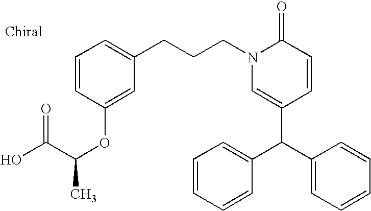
C1(C(C2=CC=CC=C2)C2=CC=CC=C2)=CN(CCCC2=CC=CC(OC(C(O)=O)C)=C2)C(=O)C=C1
